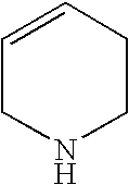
C1=CCCNC1
